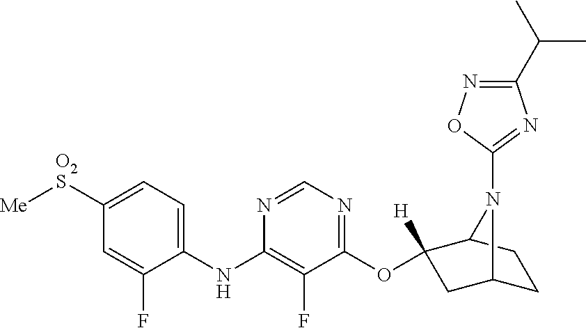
C1(NC2=C(F)C(OC3([H])CC4CCC3N4C3=NC(C(C)C)=NO3)=NC=N2)=CC=C([O2S][Me])C=C1F
